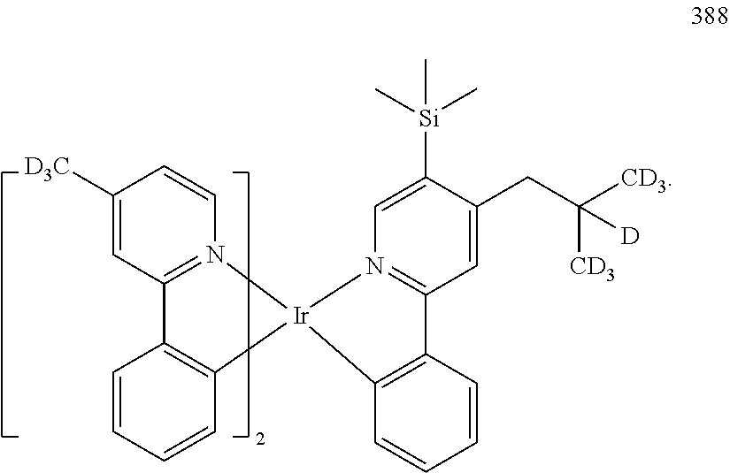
C1([D3C])=CC2=N(C=C1)[Ir]1(C3=C2C=CC=C3)N2=C(C=C(CC([D])([CD3])[CD3])C([Si](C)(C)C)=C2)C2=C1C=CC=C2
